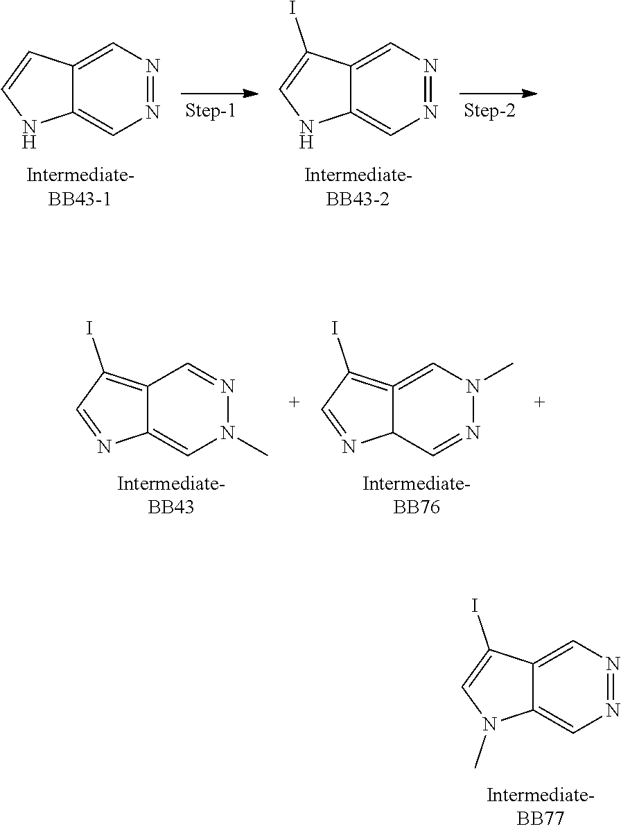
N1=NC=C2C(=C1)NC=C2.N1=NC=C2C(=C1)NC=C2I.N1(C)N=CC2=C(I)C=NC2=C1.N1=CC2C(=CN1C)=C(I)C=N2.N1=NC=C2C(=C1)N(C)C=C2I
